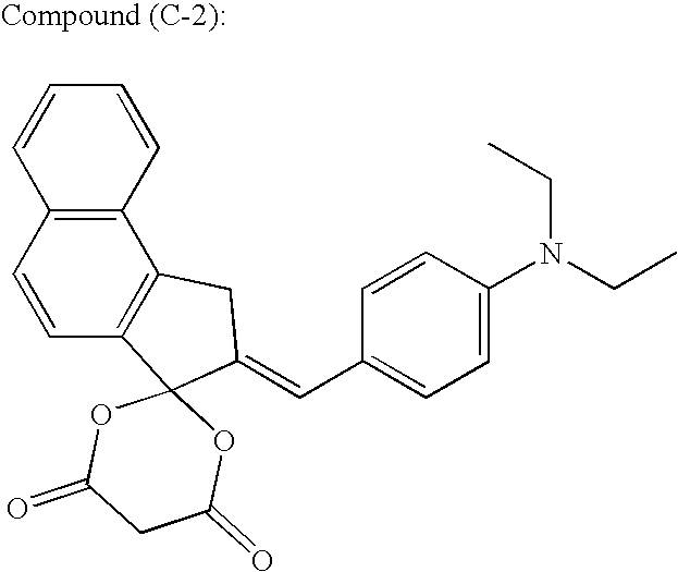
C1=CC(N(CC)CC)=CC=C1C=C1C2(C3=C(C4=C(C=CC=C4)C=C3)C1)OC(=O)CC(=O)O2
